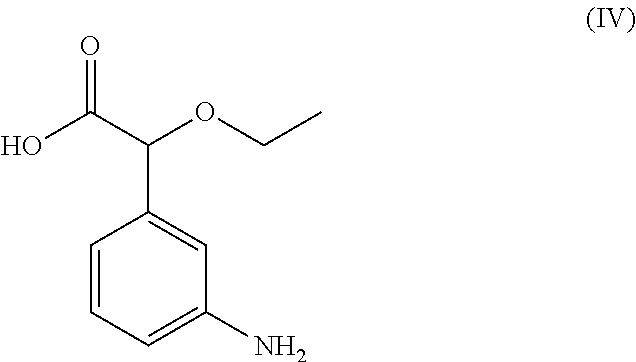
C1=CC=C(N)C=C1C(OCC)C(O)=O
